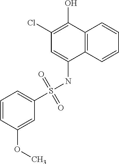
C1=C(S(NC2=CC(Cl)=C(O)C3=C2C=CC=C3)(=O)=O)C=C(OC)C=C1
